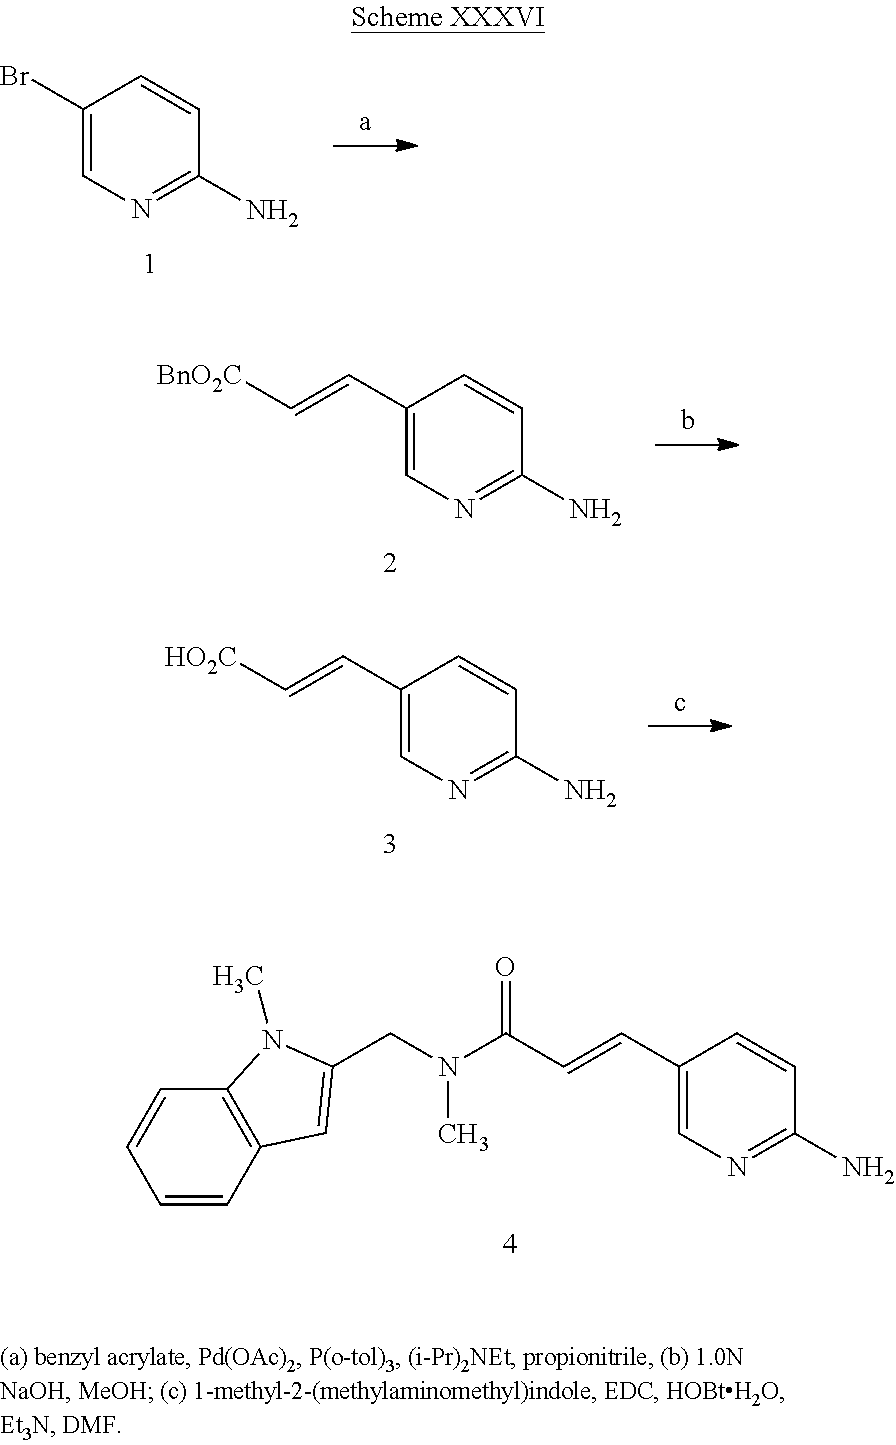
C1(C=CC(N(CC2=CC3=C(C=CC=C3)N2C)C)=O)=CN=C(N)C=C1.C1(Br)=CN=C(N)C=C1.C1(C=C[BnO2C])=CN=C(N)C=C1.C1(C=C[HO2C])=CN=C(N)C=C1
